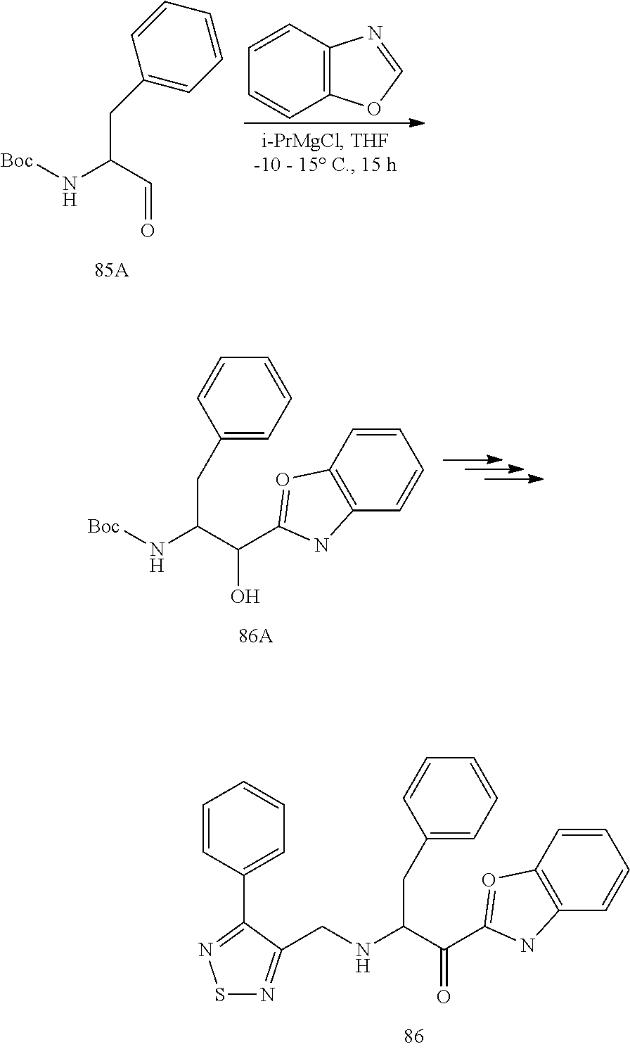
C1(CC(C=O)N[Boc])=CC=CC=C1.C12=C(C=CC=C1)N=CO2.C1(CC(C(O)C2=OC3=C(C=CC=C3)N2)N[Boc])=CC=CC=C1.C1(CC(C(=O)C2=OC3=C(C=CC=C3)N2)NCC2=NSN=C2C2=CC=CC=C2)=CC=CC=C1
